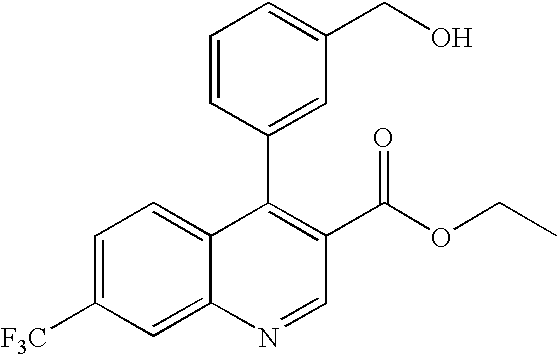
C1=CC(C2=C(C(=O)OCC)C=NC3=CC([F3C])=CC=C23)=CC(CO)=C1
